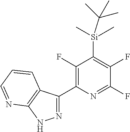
C1(F)=C(C2=NNC3=C2C=CC=N3)N=C(F)C(F)=C1[Si](C)(C)C(C)(C)C
